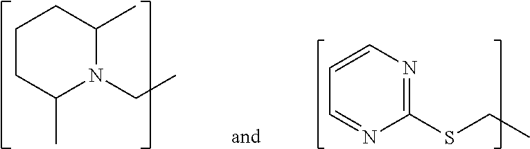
C1CC(C)N(CC)C(C)C1.C1=CC=NC(SCC)=N1
